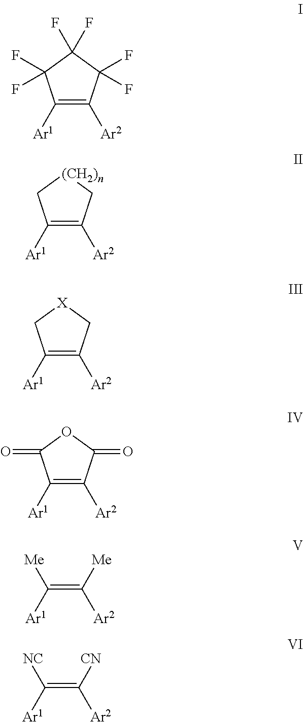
C1([Ar1])=C([Ar2])C(F)(F)C(F)(F)C1(F)F.C1([Ar1])=C([Ar2])C[(CH2)n]C1.C1([Ar1])=C([Ar2])C[X]C1.C1([Ar1])=C([Ar2])C(=O)OC1=O.C(=C([Me])[Ar2])([Ar1])[Me].C(=C([CN])[Ar2])([Ar1])[NC]
